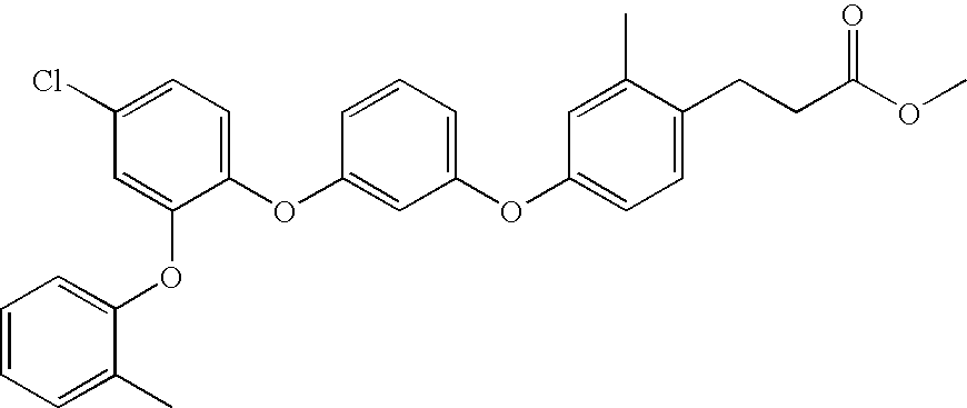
C1=C(Cl)C=C(OC2=CC=CC=C2C)C(OC2=CC(OC3=CC=C(CCC(OC)=O)C(C)=C3)=CC=C2)=C1
